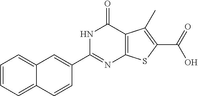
C1=CC=C2C(=C1)C=C(C1=NC3=C(C(=O)N1)C(C)=C(C(=O)O)S3)C=C2
